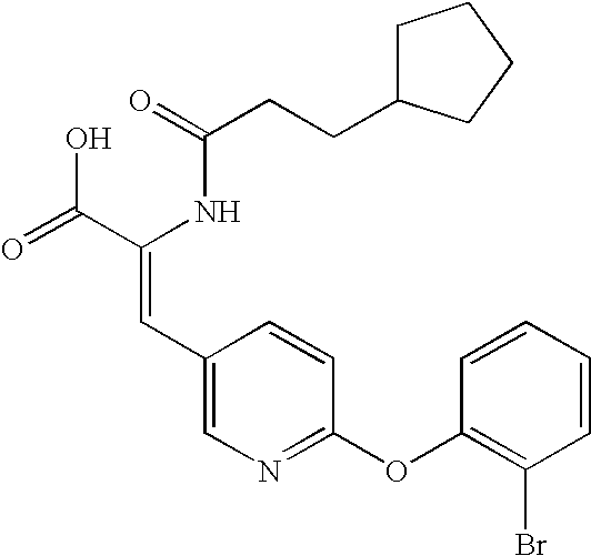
C(=O)(NC(C(=O)O)=CC1=CN=C(OC2=C(Br)C=CC=C2)C=C1)CCC1CCCC1
